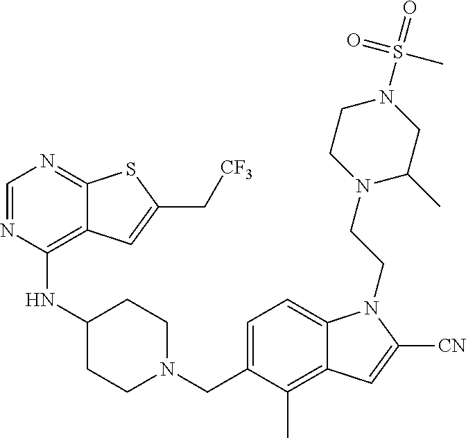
C1=NC(NC2CCN(CC3=CC=C4C(=C3C)C=C([CN])N4CCN3C(C)CN(S(C)(=O)=O)CC3)CC2)=C2C(=N1)SC(C[CF3])=C2
